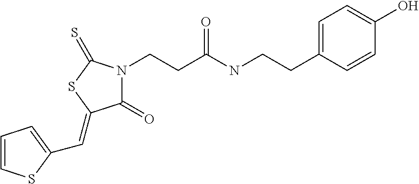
C1=CSC(C=C2C(=O)N(CCC(NCCC3=CC=C(O)C=C3)=O)C(=S)S2)=C1
